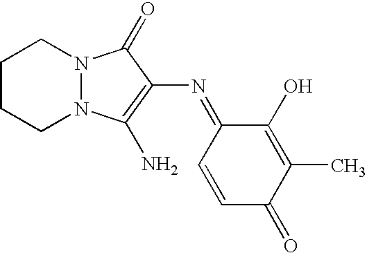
C1CCN2N(C1)C(=O)C(N=C1C=CC(=O)C(C)=C1O)=C2N
